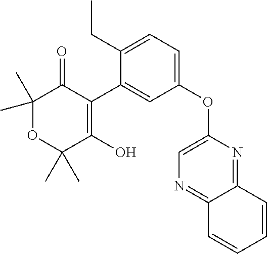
C1(C)(C)OC(C)(C)C(O)=C(C2=CC(OC3=CN=C4C(=N3)C=CC=C4)=CC=C2CC)C1=O
